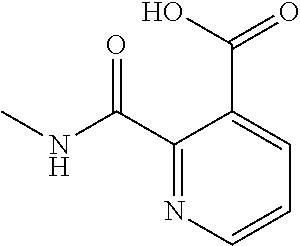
CNC(C1=NC=CC=C1C(=O)O)=O
